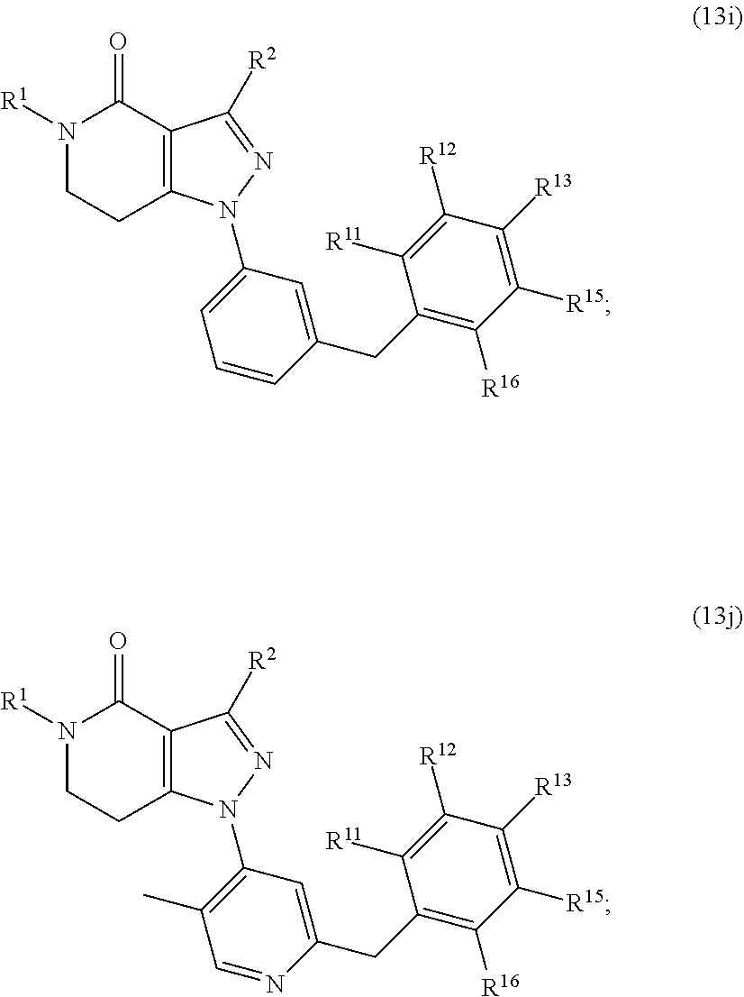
N1([R1])CCC2=C(C1=O)C([R2])=NN2C1=CC=CC(CC2=C([R16])C([R15])=C([R13])C([R12])=C2[R11])=C1.N1([R1])CCC2=C(C1=O)C([R2])=NN2C1=C(C)C=NC(CC2=C([R16])C([R15])=C([R13])C([R12])=C2[R11])=C1
